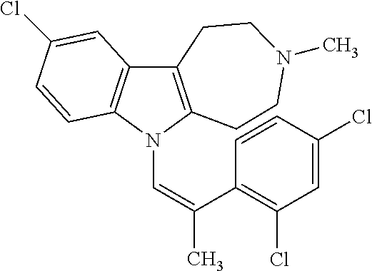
C12=C(N(C=C(C)C3=C(Cl)C=C(Cl)C=C3)C3=C1C=C(Cl)C=C3)CCN(C)CC2
